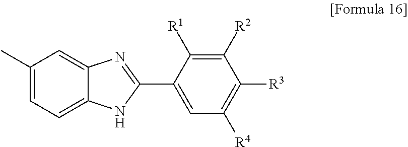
C1(C2=NC3=CC(C)=CC=C3N2)=CC([R4])=C([R3])C([R2])=C1[R1]
